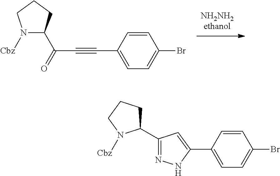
N1([Cbz])C(C(=O)C#CC2=CC=C(Br)C=C2)CCC1.C1(C2=CC=C(Br)C=C2)=CC(C2CCCN2[Cbz])=NN1
